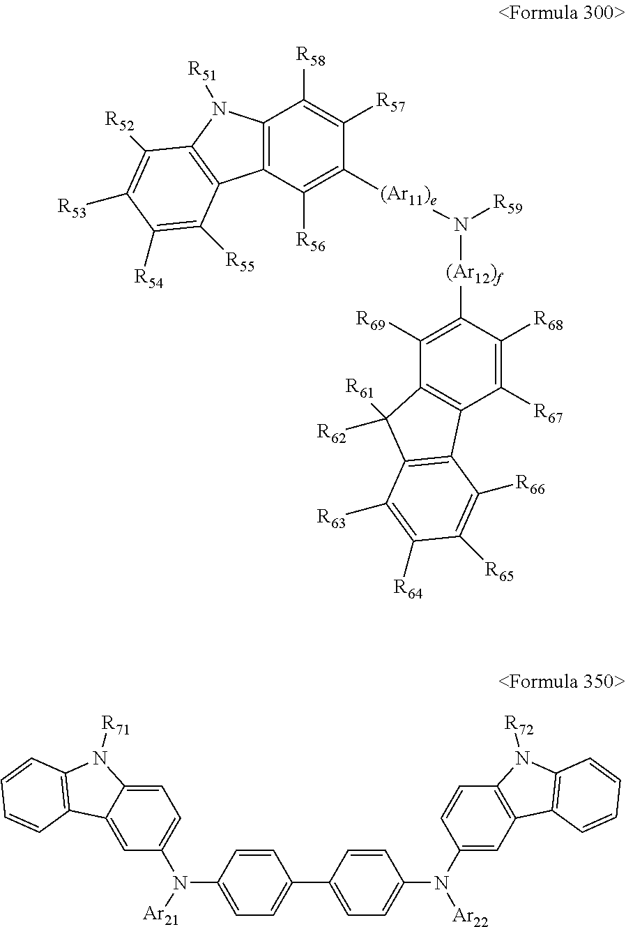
C12=C(C([R56])=C([(Ar11)e]N([(Ar12)f]C3=C([R69])C4=C(C([R67])=C3[R68])C3=C(C4([R62])[R61])C([R63])=C([R64])C([R65])=C3[R66])[R59])C([R57])=C1[R58])C1=C(N2[R51])C([R52])=C([R53])C([R54])=C1[R55].C1=C2C(=CC(N([Ar21])C3=CC=C(C4=CC=C(N(C5=CC6=C(C=C5)N([R72])C5=C6C=CC=C5)[Ar22])C=C4)C=C3)=C1)C1=C(N2[R71])C=CC=C1
